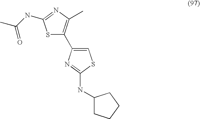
S1C(C2=CSC(NC3CCCC3)=N2)=C(C)N=C1NC(C)=O
